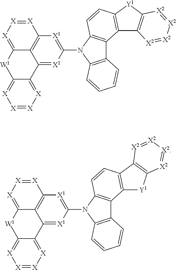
C12=C3C(=[X1]C(N4C5=C(C6=C4C=CC4=C6C6=C([Y1]4)[X2]=[X2][X2]=[X2]6)C=CC=C5)=[X1]1)C1=[X][X]=[X][X]=C1[W1]C3=[X][X]=[X]2.C12=C3C(=[X1]C(N4C5=C(C6=C4C=CC4=C6[Y1]C6=C4[X2]=[X2][X2]=[X2]6)C=CC=C5)=[X1]1)C1=[X][X]=[X][X]=C1[W1]C3=[X][X]=[X]2
